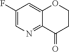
C12=CC(F)=CN=C1C(=O)CCO2
